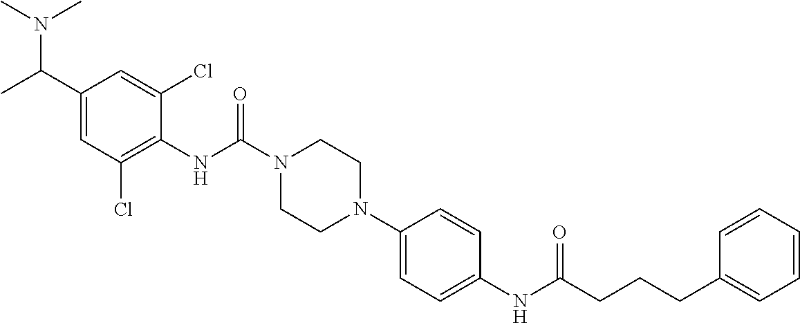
C1(C(C)N(C)C)=CC(Cl)=C(NC(N2CCN(C3=CC=C(NC(CCCC4=CC=CC=C4)=O)C=C3)CC2)=O)C(Cl)=C1
